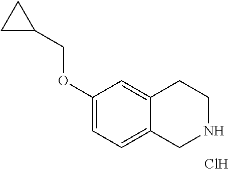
C1(OCC2CC2)=CC=C2C(=C1)CCNC2.Cl
